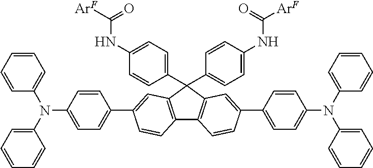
C12=C(C(C3=CC=C(NC([ArF])=O)C=C3)(C3=CC=C(NC([ArF])=O)C=C3)C3=C1C=CC(C1=CC=C(N(C4=CC=CC=C4)C4=CC=CC=C4)C=C1)=C3)C=C(C1=CC=C(N(C3=CC=CC=C3)C3=CC=CC=C3)C=C1)C=C2
